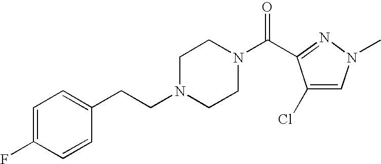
C1=C(F)C=CC(CCN2CCN(C(=O)C3=NN(C)C=C3Cl)CC2)=C1
